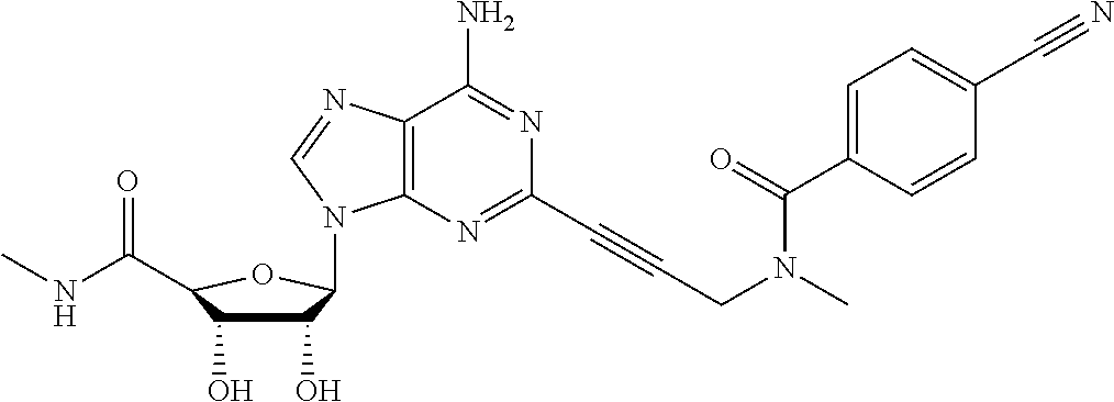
C1(O)C(O)C(C(NC)=O)OC1N1C2=C(C(N)=NC(C#CCN(C(=O)C3=CC=C(C#N)C=C3)C)=N2)N=C1
